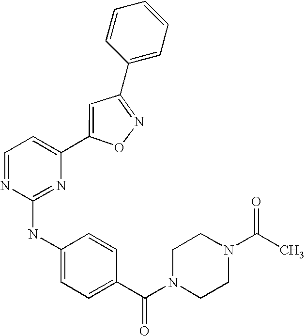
C1(C2=CC(C3=CC=CC=C3)=NO2)=CC=NC(NC2=CC=C(C(N3CCN(C(C)=O)CC3)=O)C=C2)=N1
